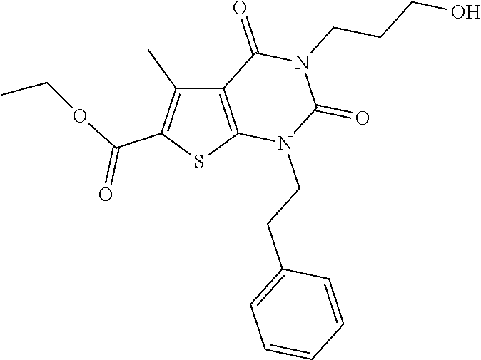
C12=C(SC(C(OCC)=O)=C1C)N(CCC1=CC=CC=C1)C(=O)N(CCCO)C2=O
